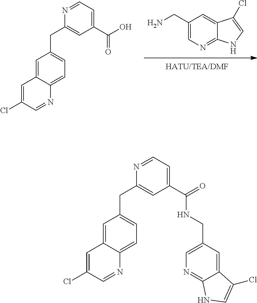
C1(CN)=CN=C2C(=C1)C(Cl)=CN2.C1(Cl)=CC2=CC(CC3=CC(C(O)=O)=CC=N3)=CC=C2N=C1.C1(Cl)=CC2=CC(CC3=CC(C(=O)NCC4=CN=C5C(=C4)C(Cl)=CN5)=CC=N3)=CC=C2N=C1
